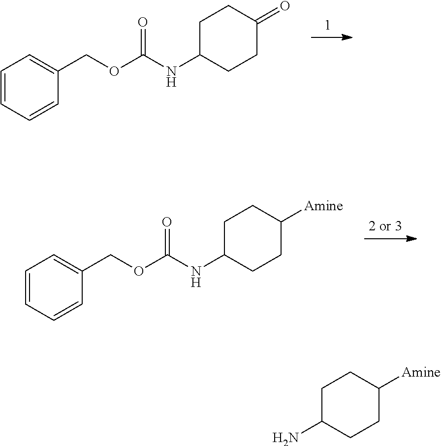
C1=CC=CC(COC(NC2CCC(=O)CC2)=O)=C1.C1=CC=CC(COC(NC2CCC([Amine])CC2)=O)=C1.NC1CCC([Amine])CC1
